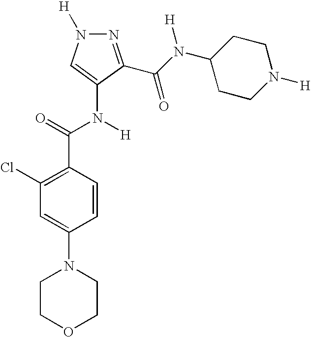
C1(Cl)=C(C(=O)N([H])C2=CN([H])N=C2C(N(C2CCN([H])CC2)[H])=O)C=CC(N2CCOCC2)=C1
